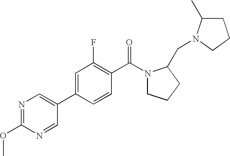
C1(OC)=NC=C(C2=CC(F)=C(C(=O)N3CCCC3CN3C(C)CCC3)C=C2)C=N1
